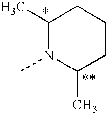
C1(C)N(C)C(C)CCC1
